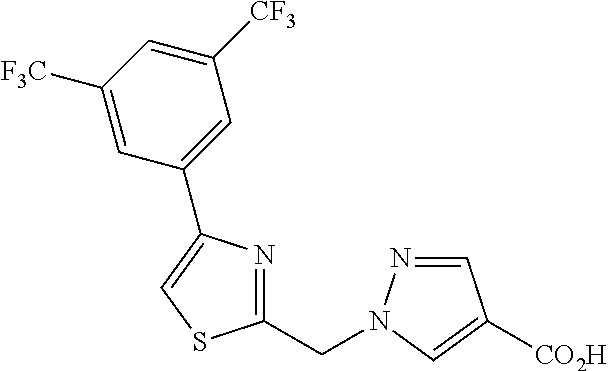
C1(CN2N=CC([CO2H])=C2)=NC(C2=CC([CF3])=CC([F3C])=C2)=CS1
